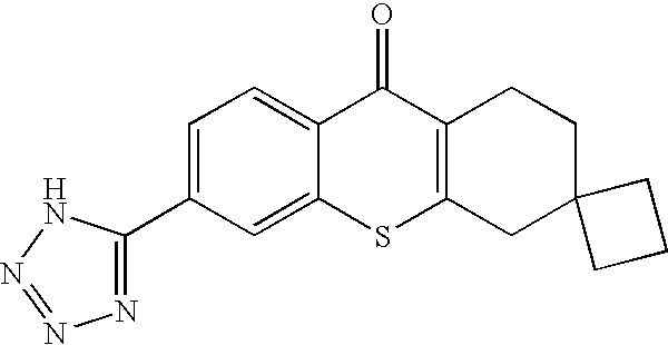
C1=C(C2=NN=NN2)C=C2C(=C1)C(=O)C1=C(S2)CC2(CC1)CCC2
